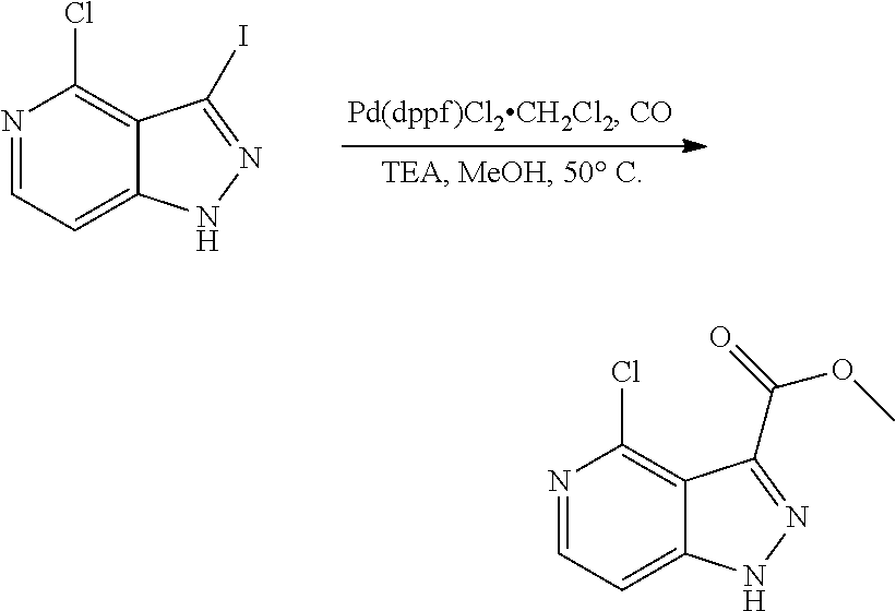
N1=CC=C2C(=C1Cl)C(C(=O)OC)=NN2.N1=CC=C2C(=C1Cl)C(I)=NN2
